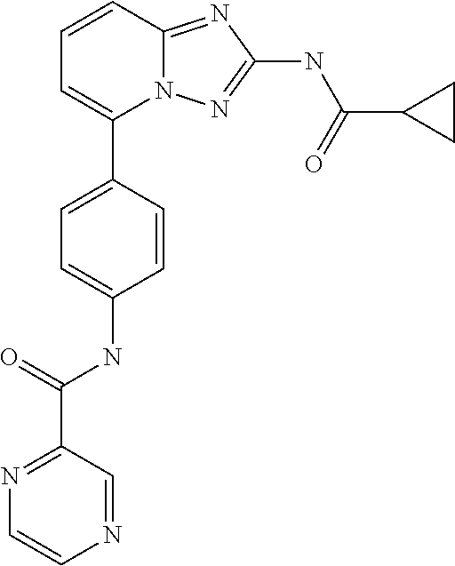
C1=CC2=NC(NC(C3CC3)=O)=NN2C(C2=CC=C(NC(=O)C3=NC=CN=C3)C=C2)=C1
